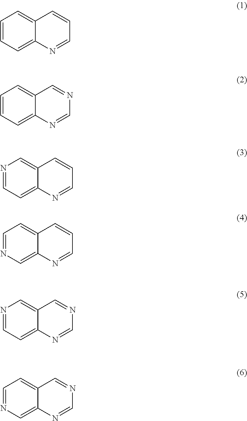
C1=CC=C2C(=C1)C=CC=N2.C1=CC=C2C(=C1)C=NC=N2.N1=CC=C2C(=C1)C=CC=N2.C1=NC=C2C(=C1)C=CC=N2.N1=CC=C2C(=C1)C=NC=N2.C1=NC=C2C(=C1)C=NC=N2
